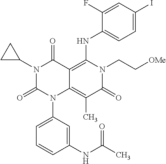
N1(C2CC2)C(=O)N(C2=CC=CC(NC(C)=O)=C2)C2=C(C)C(=O)N(CC[OMe])C(NC3=CC=C(I)C=C3F)=C2C1=O
